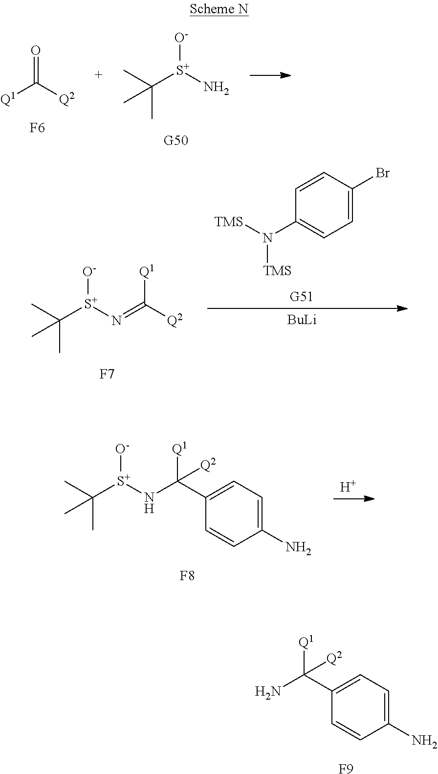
NC([Q1])(C1=CC=C(N)C=C1)[Q2].[F9].[Q1]C([Q2])=O.[F6].C([S+](N)[O-])(C)(C)C.[G50].C([S+](N=C([Q1])[Q2])[O-])(C)(C)C.[F7].C1=C(Br)C=CC(N([TMS])[TMS])=C1.[BuLi].C([S+](NC([Q1])(C1=CC=C(N)C=C1)[Q2])[O-])(C)(C)C.[F8].[H]
